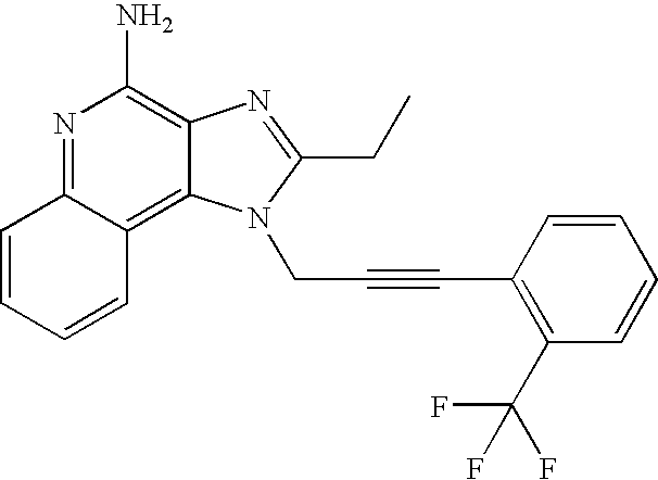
N1=C2C(=C3C(=C1N)N=C(CC)N3CC#CC1=C(C(F)(F)F)C=CC=C1)C=CC=C2
